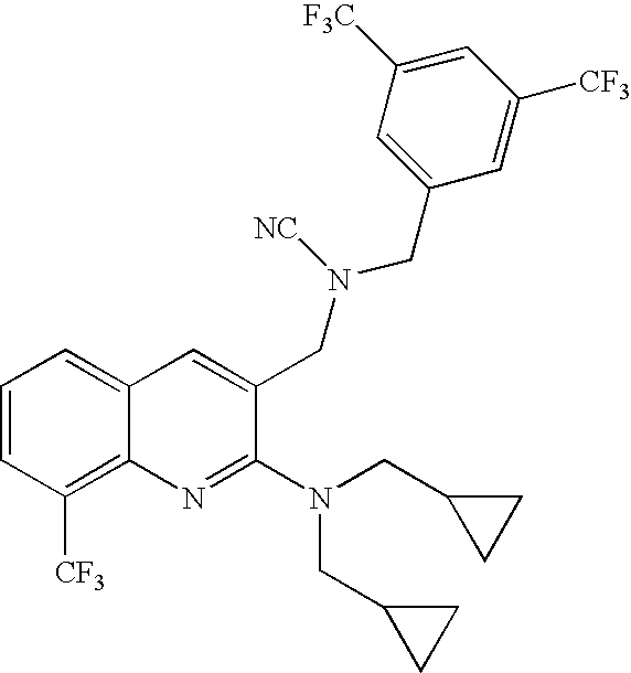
C12=CC=CC([CF3])=C1N=C(N(CC1CC1)CC1CC1)C(CN(CC1=CC([F3C])=CC([CF3])=C1)[NC])=C2
